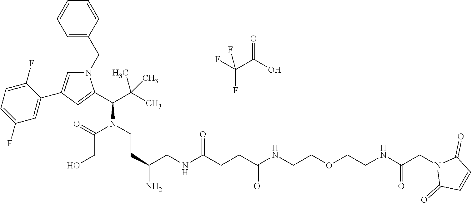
N1(CC2=CC=CC=C2)C=C(C2=CC(F)=CC=C2F)C=C1C(C(C)(C)C)N(CCC(N)CNC(CCC(NCCOCCNC(CN1C(=O)C=CC1=O)=O)=O)=O)C(=O)CO.O=C(C(F)(F)F)O
